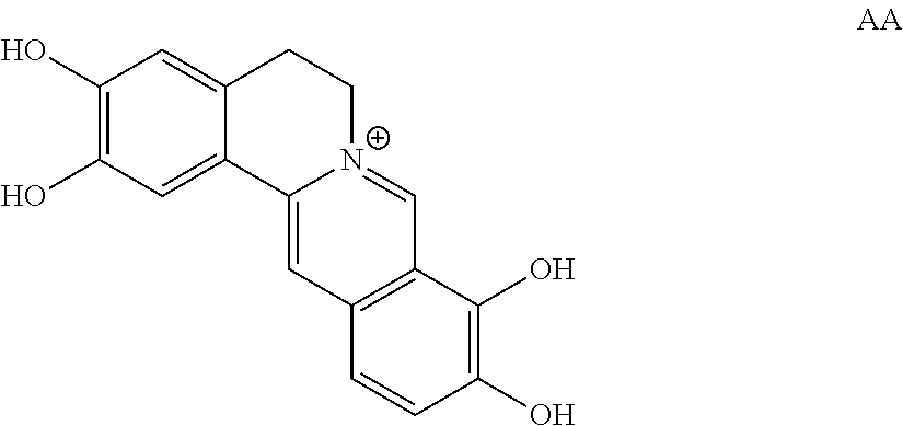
C1(O)=C(O)C=C2C(=C1)CC[N+]1=CC3=C(C=C21)C=CC(O)=C3O
